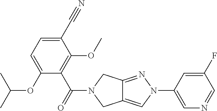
C12=CN(C3=CN=CC(F)=C3)N=C1CN(C(=O)C1=C(OC)C(C#N)=CC=C1OC(C)C)C2
